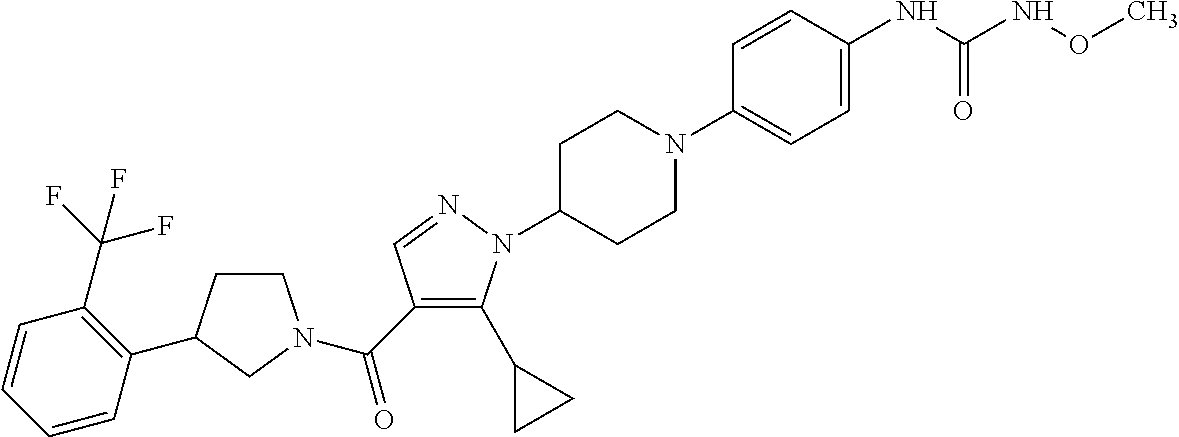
C1CC(C2=C(C(F)(F)F)C=CC=C2)CN1C(C1=C(C2CC2)N(C2CCN(C3=CC=C(NC(NOC)=O)C=C3)CC2)N=C1)=O
